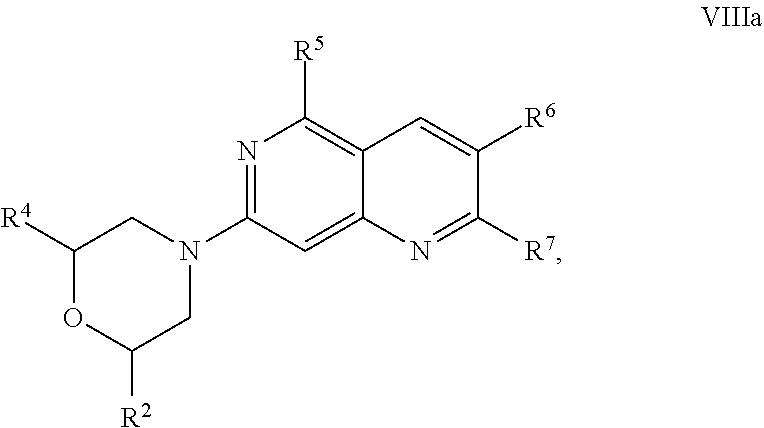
C1([R4])OC([R2])CN(C2=NC([R5])=C3C(=C2)N=C([R7])C([R6])=C3)C1
